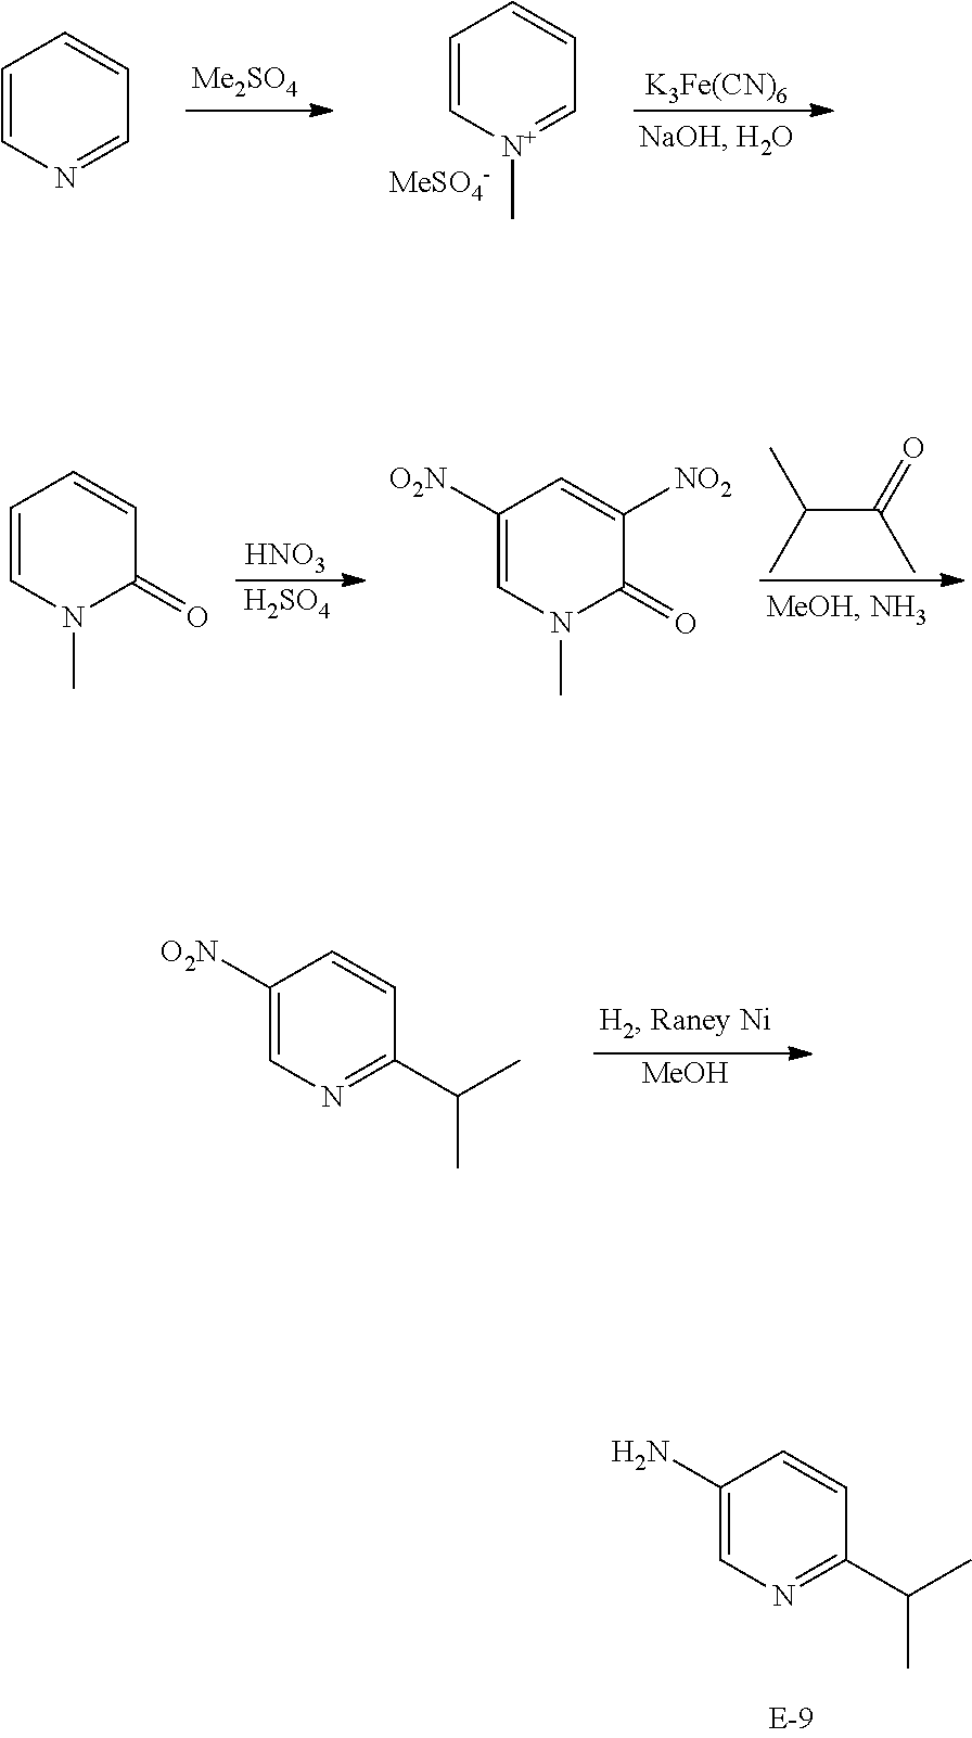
C1(N)=CN=C(C(C)C)C=C1.[K3Fe(CN)6].C1=C[N+](C)=CC=C1.[MeSO4-].C1=CN=CC=C1.C(C(=O)C)(C)C.[HNO3].[H2SO4].C1=CN(C)C(=O)C=C1.C1([O2N])=CN(C)C(=O)C([NO2])=C1.[MeOH].C1([O2N])=CN=C(C(C)C)C=C1
